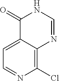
C1(Cl)=C2C(=CC=N1)C(=O)NC=N2
